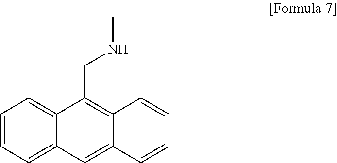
C1=CC=C2C(=C1)C(CNC)=C1C(=C2)C=CC=C1
